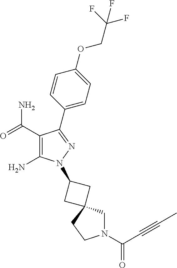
C1(C(=O)N)=C(N)N(C2CC3(CN(C(=O)C#CC)CC3)C2)N=C1C1=CC=C(OCC(F)(F)F)C=C1
